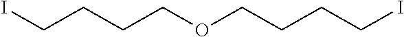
ICCCCOCCCCI
